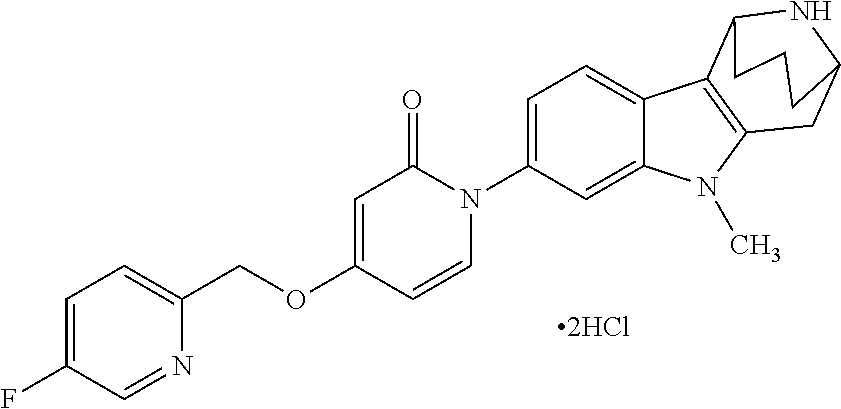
[2HCl].O(C1=CC(=O)N(C2=CC=C3C(=C2)N(C)C2=C3C3NC(C2)CCC3)C=C1)CC1=CC=C(F)C=N1
